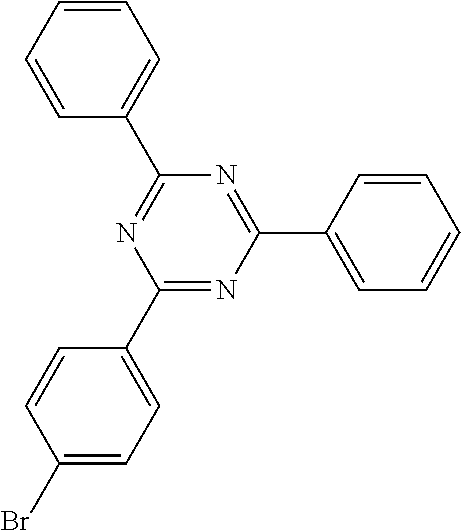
C1=CC=CC=C1C1=NC(C2=CC=C(Br)C=C2)=NC(C2=CC=CC=C2)=N1
